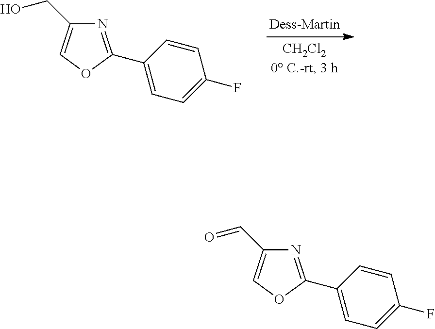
N1=C(C2=CC=C(F)C=C2)OC=C1CO.N1=C(C2=CC=C(F)C=C2)OC=C1C=O
